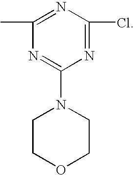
CC1=NC(Cl)=NC(N2CCOCC2)=N1
